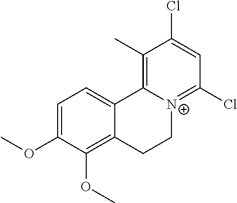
C1=C(OC)C(OC)=C2C(=C1)C1=C(C)C(Cl)=CC(Cl)=[N+]1CC2
